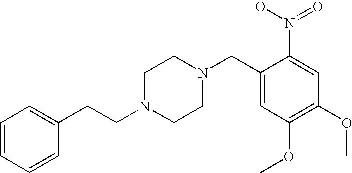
C(N1CCN(CC2=CC(OC)=C(OC)C=C2N(O)=O)CC1)CC1=CC=CC=C1
